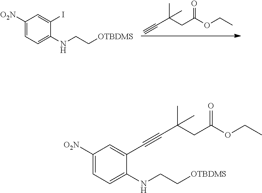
C(C(CC(=O)OCC)(C)C)#C.C1([O2N])=CC=C(NCC[OTBDMS])C(I)=C1.C1([O2N])=CC=C(NCC[OTBDMS])C(C#CC(C)(CC(=O)OCC)C)=C1
